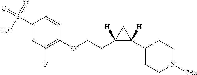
C1(OCCC2([H])C(C3CCN([CBz])CC3)([H])C2)=C(F)C=C(S(=O)(=O)C)C=C1
